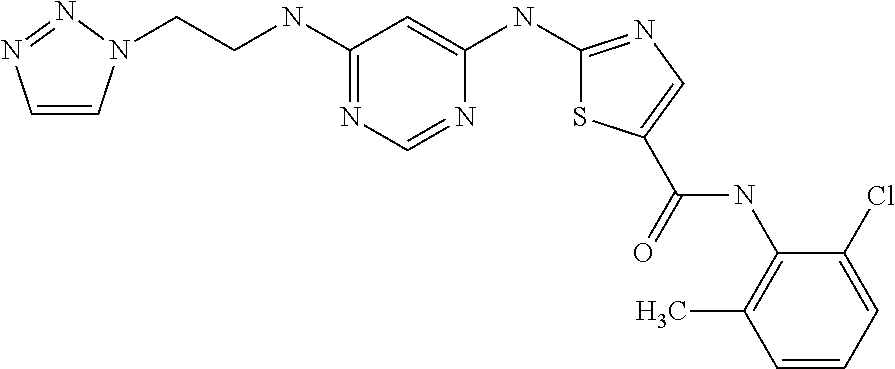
C1=CC=C(Cl)C(NC(=O)C2=CN=C(NC3=CC(NCCN4C=CN=N4)=NC=N3)S2)=C1C
